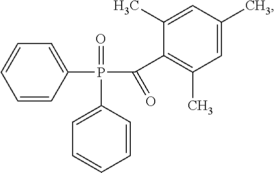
C1(P(C2=CC=CC=C2)(=O)C(=O)C2=C(C)C=C(C)C=C2C)=CC=CC=C1
